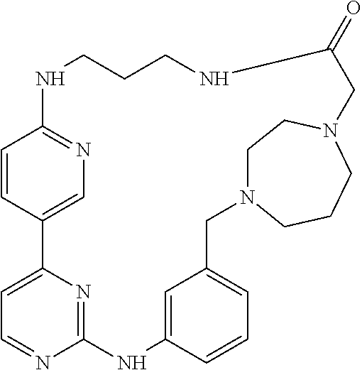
C1=CC2=CN=C1NCCCNC(=O)CN1CCCN(CC3=CC=CC(=C3)NC3=NC2=CC=N3)CC1
